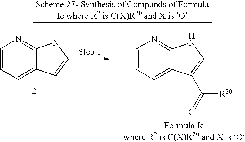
C1=CC=C2C(=N1)NC=C2C([R20])=O.C1=CC=C2C(=N1)NC=C2
